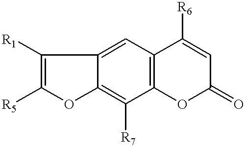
C12=C([R7])C3=C(C=C1C([R1])=C([R5])O2)C([R6])=CC(=O)O3
